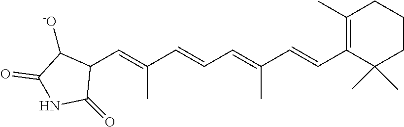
C1(C=C(C=CC=C(C=CC2=C(C)CCCC2(C)C)C)C)C([-O])C(=O)NC1=O
